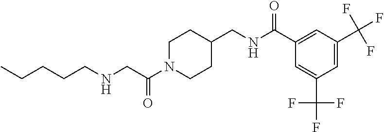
C(C(N1CCC(CNC(C2=CC(C(F)(F)F)=CC(C(F)(F)F)=C2)=O)CC1)=O)NCCCCC
